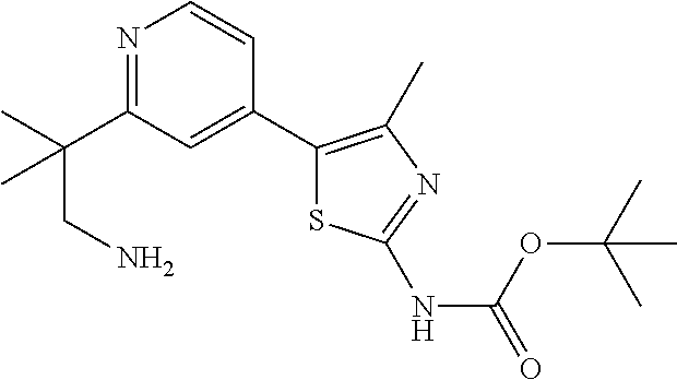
N1=C(C(C)(CN)C)C=C(C2=C(C)N=C(NC(=O)OC(C)(C)C)S2)C=C1
